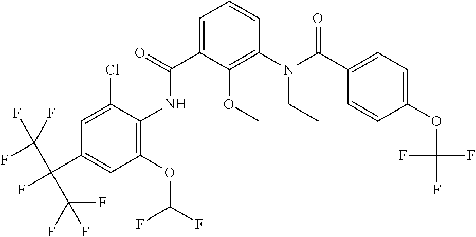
C1=C(Cl)C(NC(=O)C2=CC=CC(N(CC)C(=O)C3=CC=C(OC(F)(F)F)C=C3)=C2OC)=C(OC(F)F)C=C1C(F)(C(F)(F)F)C(F)(F)F
